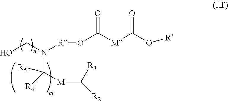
N(C([R5])([M]C([R2])[R3])[R6])(CO)[R]OC([M]C(O[R])=O)=O
